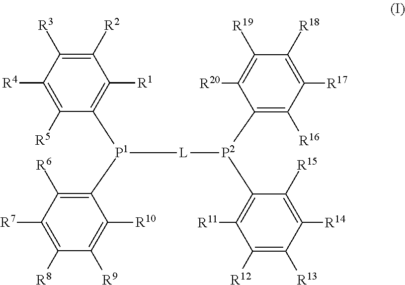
C1([R2])=C([R3])C([R4])=C([R5])C([P1](C2=C([R6])C([R7])=C([R8])C([R9])=C2[R10])[L][P2](C2=C([R11])C([R12])=C([R13])C([R14])=C2[R15])C2=C([R16])C([R17])=C([R18])C([R19])=C2[R20])=C1[R1]
